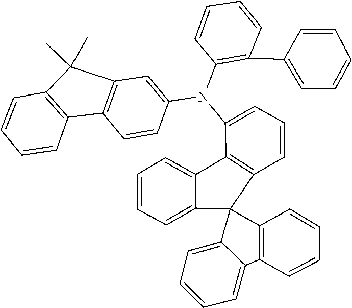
C1=C2C3(C4=C(C2=CC=C1)C(N(C1=C(C2=CC=CC=C2)C=CC=C1)C1=CC2=C(C=C1)C1=C(C=CC=C1)C2(C)C)=CC=C4)C1=C(C=CC=C1)C1=CC=CC=C31
